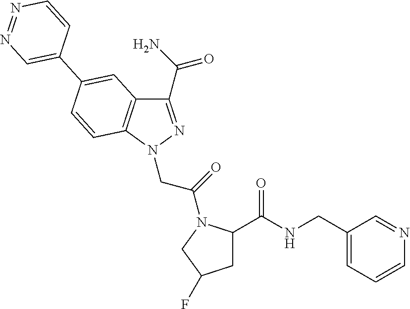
C1(C(N)=O)=NN(CC(=O)N2C(C(NCC3=CC=CN=C3)=O)CC(F)C2)C2=C1C=C(C1=CN=NC=C1)C=C2
